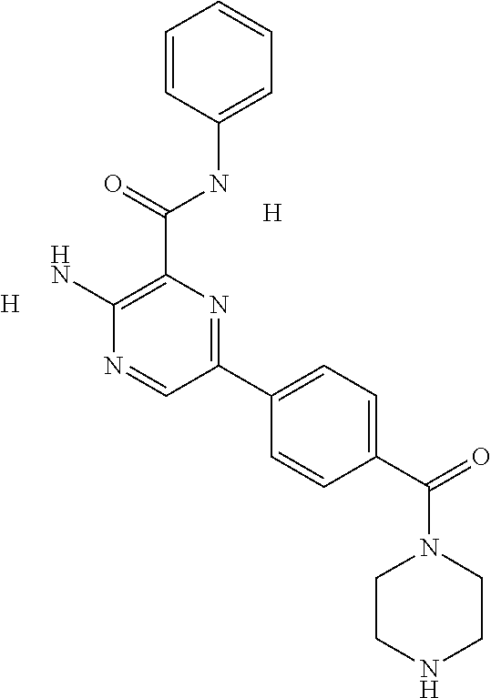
[H].[H].C1(C(NC2=CC=CC=C2)=O)=C(N)N=CC(C2=CC=C(C(=O)N3CCNCC3)C=C2)=N1
